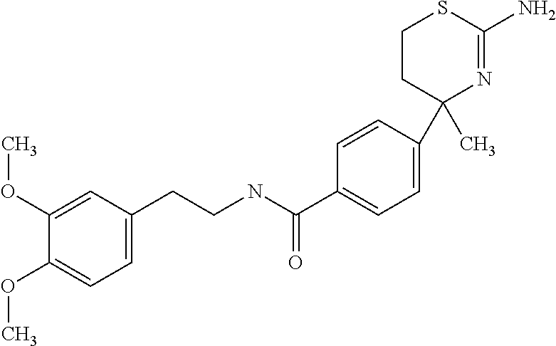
C1=C(CCNC(C2=CC=C(C3(C)N=C(N)SCC3)C=C2)=O)C=C(OC)C(OC)=C1
